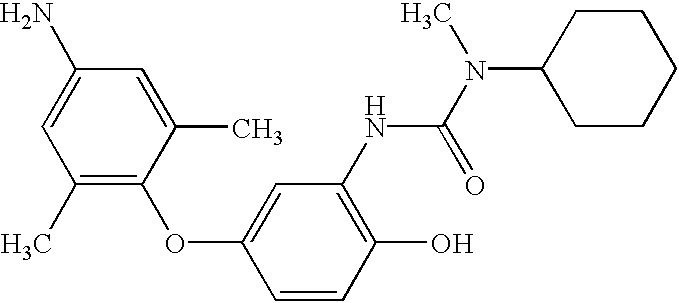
C1(O)=C(NC(N(C2CCCCC2)C)=O)C=C(OC2=C(C)C=C(N)C=C2C)C=C1
